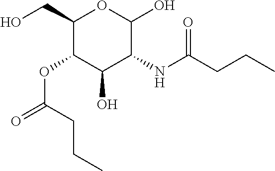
OCC1C(OC(=O)CCC)C(O)C(NC(CCC)=O)C(O)O1
